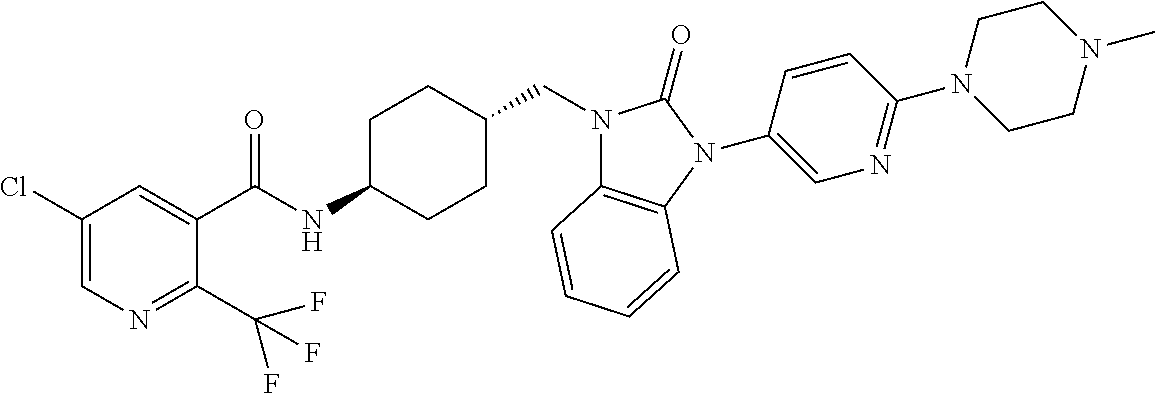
C1(Cl)=CN=C(C(F)(F)F)C(C(NC2CCC(CN3C4=C(N(C5=CN=C(N6CCN(C)CC6)C=C5)C3=O)C=CC=C4)CC2)=O)=C1
